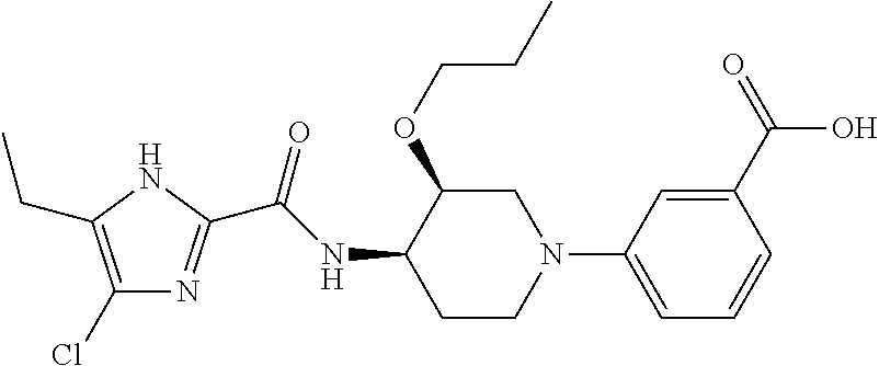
C1(Cl)=C(CC)NC(C(NC2CCN(C3=CC=CC(C(O)=O)=C3)CC2OCCC)=O)=N1
